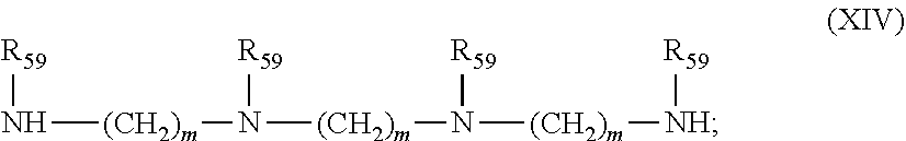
N([(CH2)m]N([(CH2)m]N([(CH2)m][NH][R59])[R59])[R59])[R59]
